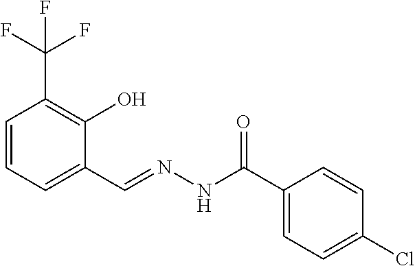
C1=CC=C(C=NNC(C2=CC=C(Cl)C=C2)=O)C(O)=C1C(F)(F)F
